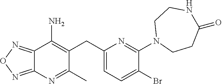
C12=NON=C1N=C(C)C(CC1=CC=C(Br)C(N3CCC(=O)NCC3)=N1)=C2N
